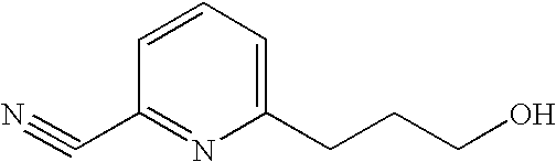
C1=CC=C(CCCO)N=C1C#N
